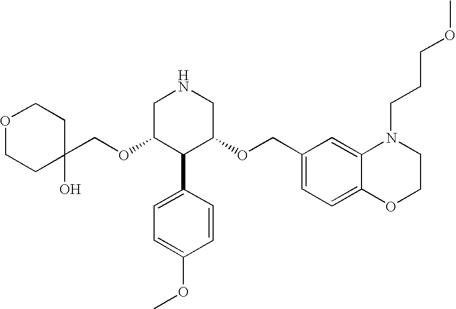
C(OC1C(C2=CC=C(OC)C=C2)C(OCC2=CC=C3C(=C2)N(CCCOC)CCO3)CNC1)C1(O)CCOCC1
